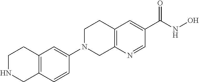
C12=C(N=CC(C(NO)=O)=C1)CN(C1=CC3=C(C=C1)CNCC3)CC2
